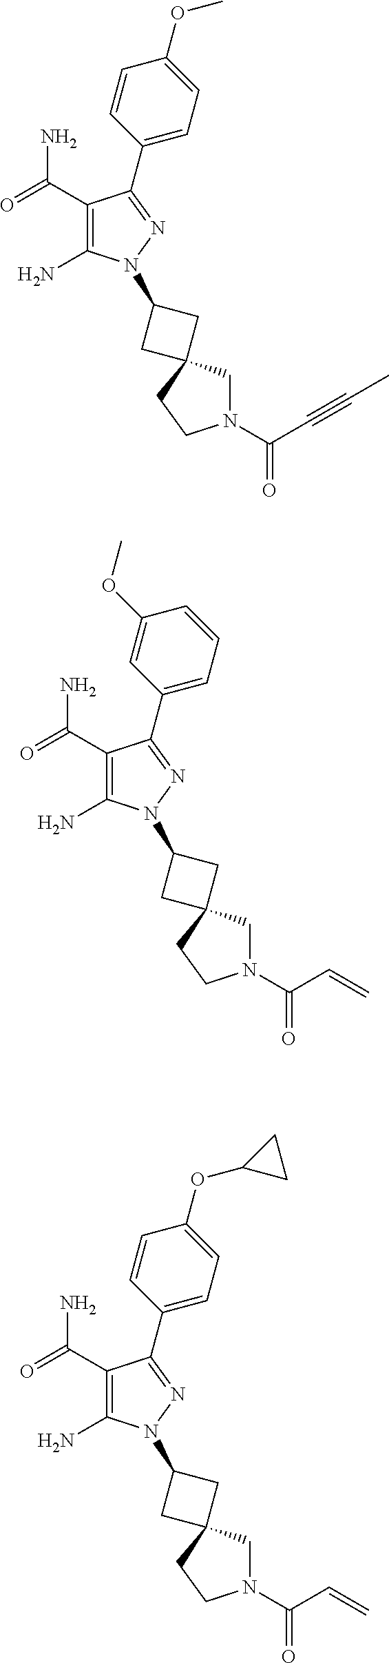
C1=CC(OC)=CC=C1C1=NN(C2CC3(C2)CN(C(=O)C#CC)CC3)C(N)=C1C(=O)N.C1=C(OC)C=CC=C1C1=NN(C2CC3(C2)CN(C(=O)C=C)CC3)C(N)=C1C(=O)N.C1=CC(OC2CC2)=CC=C1C1=NN(C2CC3(C2)CN(C(=O)C=C)CC3)C(N)=C1C(=O)N
